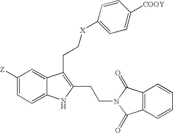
C1([Z])=CC=C2C(=C1)C(CC[X]C1=CC=C([COOY])C=C1)=C(CCN1C(=O)C3=C(C=CC=C3)C1=O)N2
